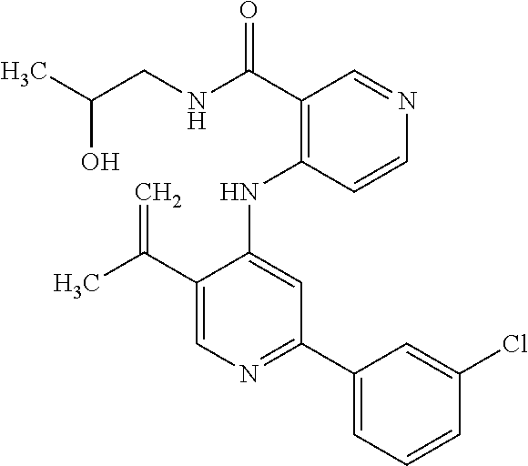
N(C1=CC(C2=CC=CC(Cl)=C2)=NC=C1C(C)=C)C1=C(C(NCC(C)O)=O)C=NC=C1
